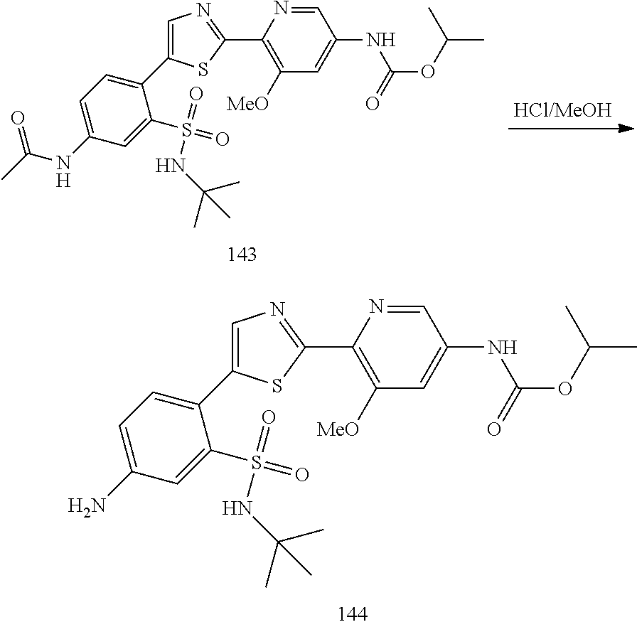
C1(C2=CC=C(N)C=C2S(=O)(=O)NC(C)(C)C)=CN=C(C2=C([MeO])C=C(NC(OC(C)C)=O)C=N2)S1.C1(C2=CC=C(NC(C)=O)C=C2S(=O)(=O)NC(C)(C)C)=CN=C(C2=C([MeO])C=C(NC(OC(C)C)=O)C=N2)S1
